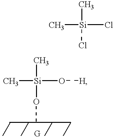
C[Si](O[H])(C)OC.C[Si](Cl)(C)Cl
